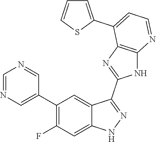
C1=NC=C(C2=C(F)C=C3C(=C2)C(C2=NC4=C(N2)N=CC=C4C2=CC=CS2)=NN3)C=N1
